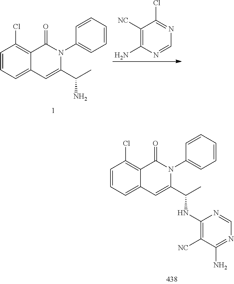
C1=CC=C2C(=C1Cl)C(=O)N(C1=CC=CC=C1)C(C(C)N)=C2.C1([NC])=C(N)N=CN=C1Cl.C1=CC=C2C(=C1Cl)C(=O)N(C1=CC=CC=C1)C(C(C)NC1=C([NC])C(N)=NC=N1)=C2
